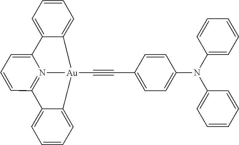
C1=C2C(=CC=C1)[Au]1(C#CC3=CC=C(N(C4=CC=CC=C4)C4=CC=CC=C4)C=C3)N3=C(C=CC=C32)C2=CC=CC=C21
